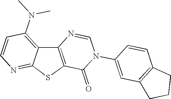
C12=C(SC3=NC=CC(N(C)C)=C13)C(=O)N(C1=CC3=C(C=C1)CCC3)C=N2
